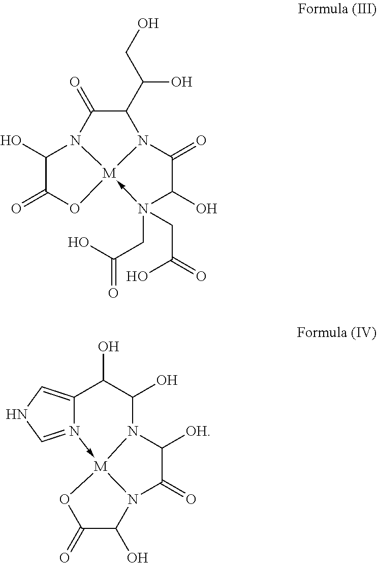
C(CO)(O)C1C(=O)N2C(O)C(=O)O[M]23-N(CC(O)=O)(CC(O)=O)C(O)C(=O)N13.C1=N2->[M]34OC(=O)C(O)N3C(=O)C([OH])N4C(O)C(O)C2=CN1
